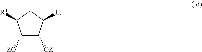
C1([ZO])C([OZ])C([L])CC1[R1]
